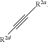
[R2d]C#C[R2a]
